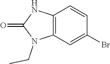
C12=C(C=C(Br)C=C1)N(CC)C(=O)N2
